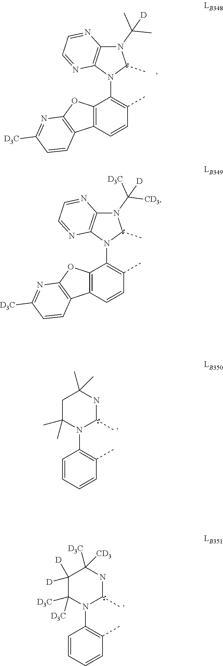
N1(C2=C(C)C=CC3=C2OC2=C3C=CC([D3C])=N2)C(C)N(C(C)(C)[D])C2=C1N=CC=N2.N1(C2=C(C)C=CC3=C2OC2=C3C=CC([D3C])=N2)C(C)N(C([D3C])([CD3])[D])C2=C1N=CC=N2.N1(C2=C(C)C=CC=C2)C(C)NC(C)(C)CC1(C)C.N1(C2=C(C)C=CC=C2)C(C)NC([D3C])([CD3])C([D])([D])C1([D3C])[D3C]
